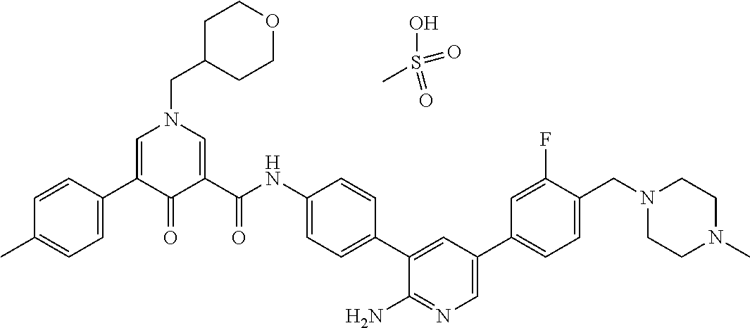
C1=CC(C2=CN(CC3CCOCC3)C=C(C(=O)NC3=CC=C(C4=CC(C5=CC=C(CN6CCN(C)CC6)C(F)=C5)=CN=C4N)C=C3)C2=O)=CC=C1C.OS(=O)(=O)C
